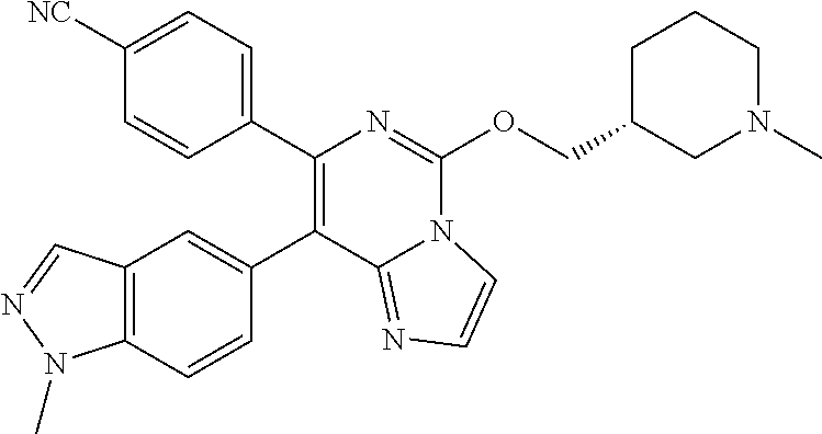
C12=C(C=CC(C3=C(C4=CC=C([NC])C=C4)N=C(OCC4CN(C)CCC4)N4C3=NC=C4)=C1)N(C)N=C2
